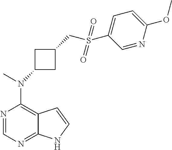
N1=CN=C2C(=C1N(C)C1CC(CS(C3=CC=C(OC)N=C3)(=O)=O)C1)C=CN2
